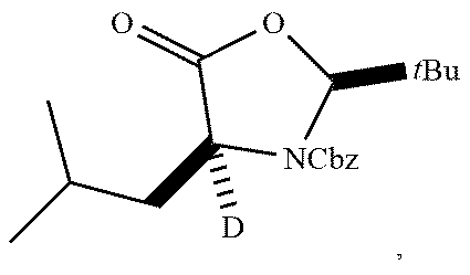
CC(C)CC1([D])[NCbz]C([tBu])OC1=O
